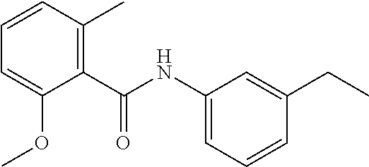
C1=CC(C)=C(C(NC2=CC=CC(CC)=C2)=O)C(OC)=C1
